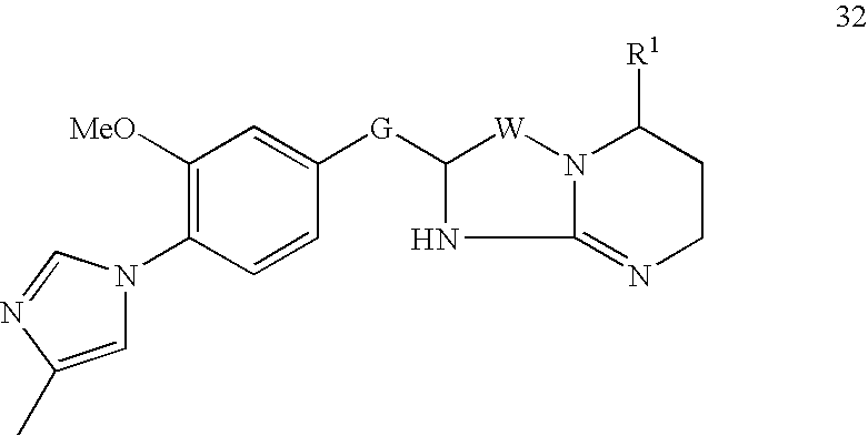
C12=NCCC([R1])N1[W]C([G]C1=CC([MeO])=C(N3C=C(C)N=C3)C=C1)N2
